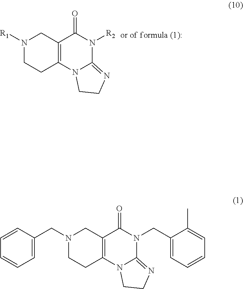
N1([R1])CCC2=C(C1)C(=O)N([R2])C1=NCCN21.C1(CN2C3=NCCN3C3=C(C2=O)CN(CC2=CC=CC=C2)CC3)=CC=CC=C1C
